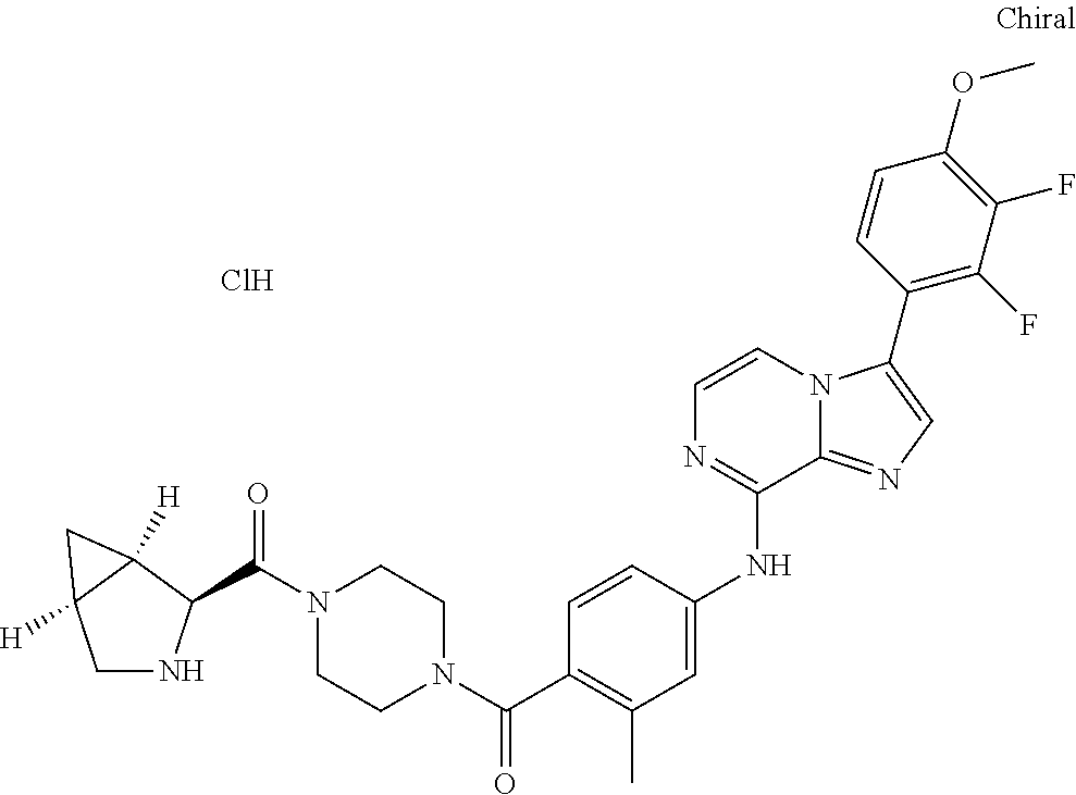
Cl.C(C1=C(C)C=C(NC2=NC=CN3C2=NC=C3C2=C(F)C(F)=C(OC)C=C2)C=C1)(=O)N1CCN(C(=O)C2NCC3([H])C2([H])C3)CC1
